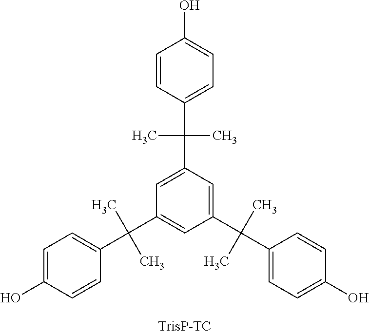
OC1=CC=C(C(C)(C2=CC(C(C)(C3=CC=C(O)C=C3)C)=CC(C(C)(C)C3=CC=C(O)C=C3)=C2)C)C=C1
